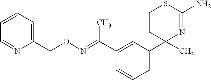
C1CC(C2=CC=CC(C(=NOCC3=CC=CC=N3)C)=C2)(C)N=C(N)S1
